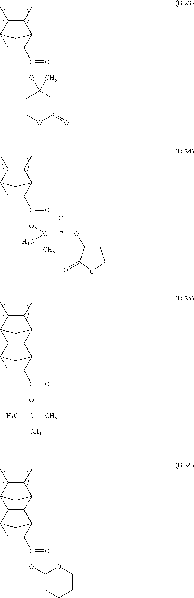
C1C(C(=O)OC2(C)CCOC(=O)C2)C2C(C)C(C)C1C2.C1C(C(=O)OC(C)(C(=O)OC2CCOC2=O)C)C2C(C)C(C)C1C2.C12C(C3C(C)C(C)C1C3)C1C(C(=O)OC(C)(C)C)CC2C1.C12C(C3C(C)C(C)C1C3)C1C(C(=O)OC3CCCCO3)CC2C1
